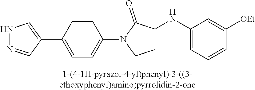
N1N=CC(C2=CC=C(N3C(=O)C(NC4=CC=CC([OEt])=C4)CC3)C=C2)=C1
